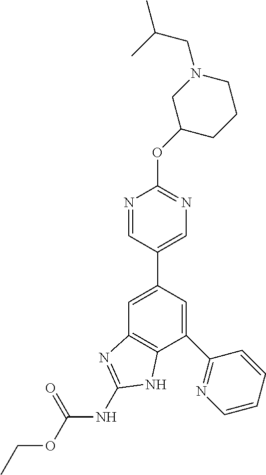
C1=C(C2=CN=C(OC3CCCN(CC(C)C)C3)N=C2)C=C(C2=NC=CC=C2)C2=C1N=C(NC(=O)OCC)N2
